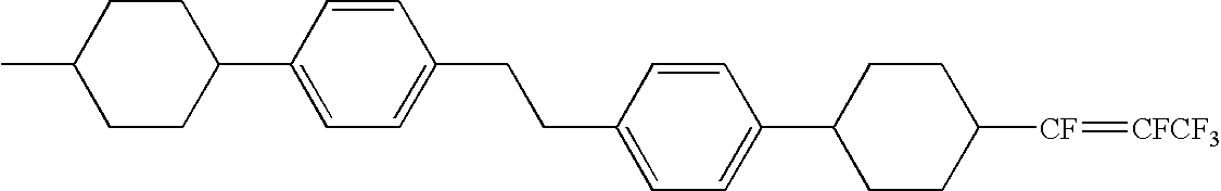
C1CC([CF]=[CFCF3])CCC1C1=CC=C(CCC2=CC=C(C3CCC(C)CC3)C=C2)C=C1
